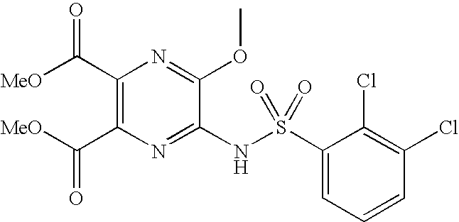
C1(C([MeO])=O)=C(C([MeO])=O)N=C(NS(=O)(C2=CC=CC(Cl)=C2Cl)=O)C(OC)=N1
